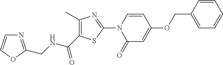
C1=CN(C2=NC(C)=C(C(NCC3=NC=CO3)=O)S2)C(=O)C=C1OCC1=CC=CC=C1
